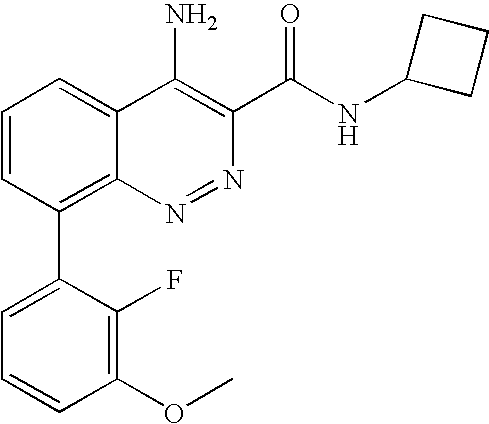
C1=CC(C2=CC=CC(OC)=C2F)=C2C(=C1)C(N)=C(C(NC1CCC1)=O)N=N2
